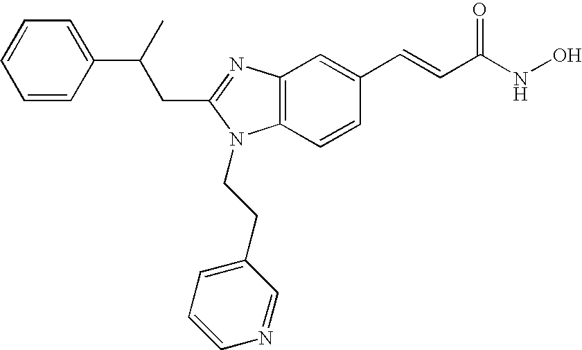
C(C1=NC2=C(C=CC(C=CC(NO)=O)=C2)N1CCC1=CC=CN=C1)C(C1=CC=CC=C1)C
